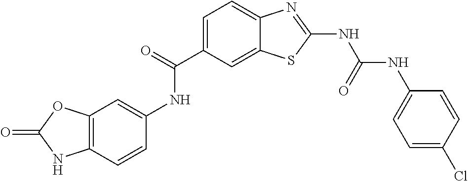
O=C(C1=CC=C2C(=C1)SC(NC(NC1=CC=C(Cl)C=C1)=O)=N2)NC1=CC2=C(C=C1)NC(=O)O2
